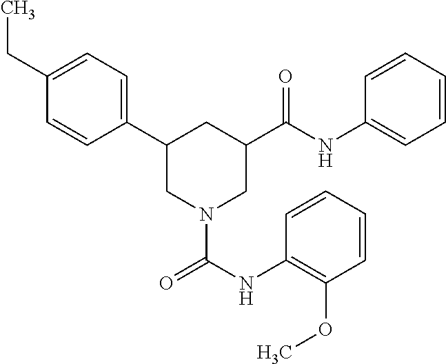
C1(CC)=CC=C(C2CN(C(NC3=C(OC)C=CC=C3)=O)CC(C(NC3=CC=CC=C3)=O)C2)C=C1
